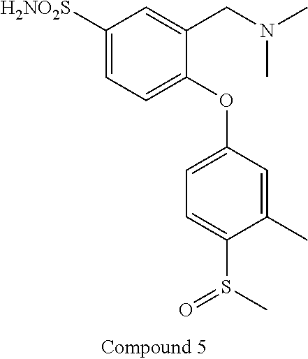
C1([H2NO2S])=CC=C(OC2=CC=C(S(C)=O)C(C)=C2)C(CN(C)C)=C1
